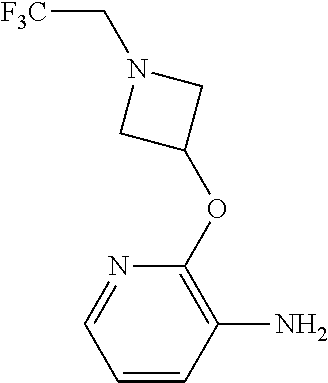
N1=CC=CC(N)=C1OC1CN(C[F3C])C1
